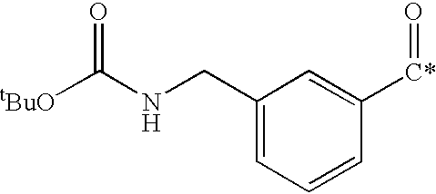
[tBuO]C(NCC1=CC=CC([C*]=O)=C1)=O
